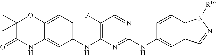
C12=CC=C(NC3=C(F)C=NC(NC4=CC5=C(C=C4)N([R16])N=C5)=N3)C=C1NC(=O)C(C)(C)O2
